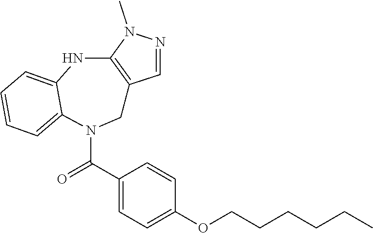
C1=NN(C)C2=C1CN(C(C1=CC=C(OCCCCCC)C=C1)=O)C1=CC=CC=C1N2
